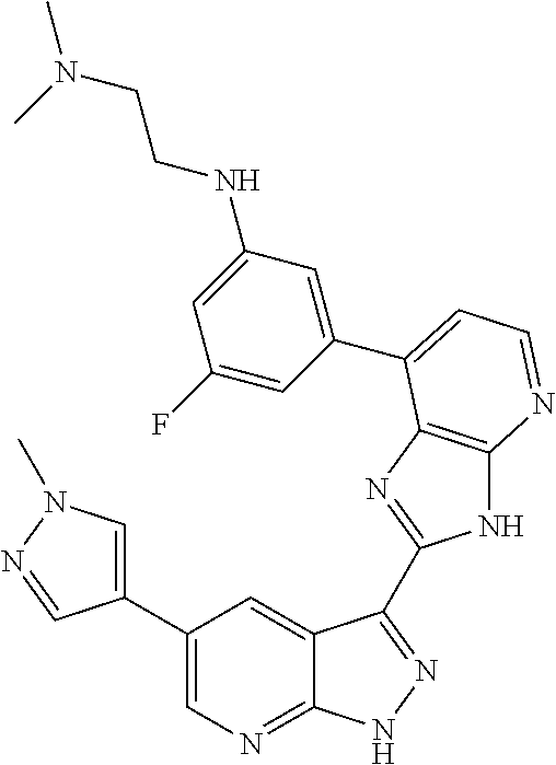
C1(C2=CN(C)N=C2)=CN=C2C(=C1)C(C1=NC3=C(N1)N=CC=C3C1=CC(NCCN(C)C)=CC(F)=C1)=NN2
